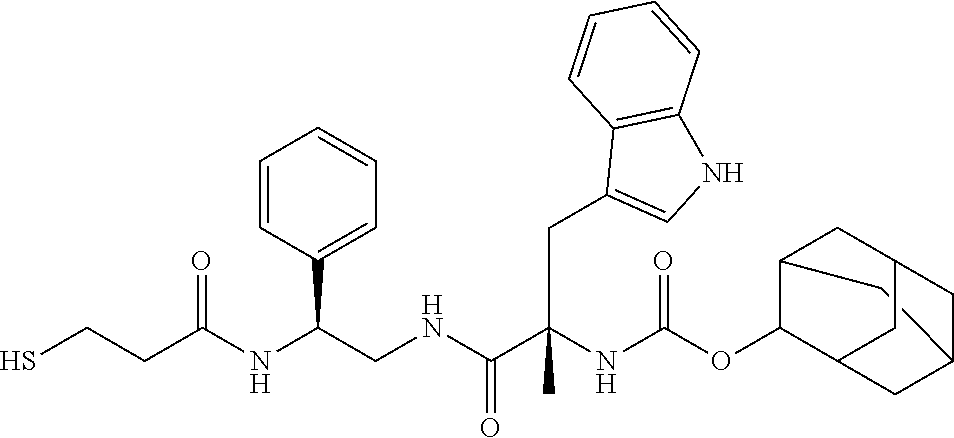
C12CC3C(OC(NC(C(NCC(NC(CCS)=O)C4=CC=CC=C4)=O)(CC4=CNC5=C4C=CC=C5)C)=O)C(CC(C3)C1)C2
